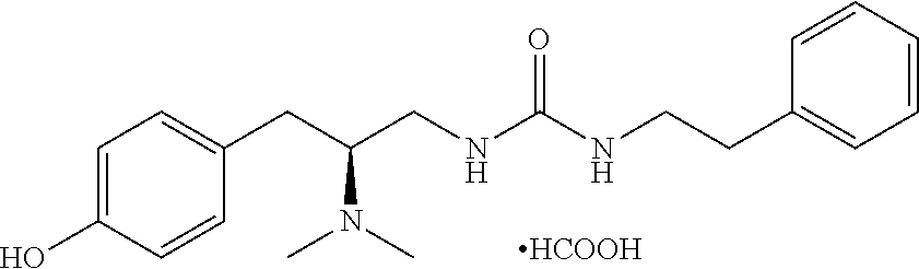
C1=C(O)C=CC(CC(CNC(NCCC2=CC=CC=C2)=O)N(C)C)=C1.[HCOOH]
